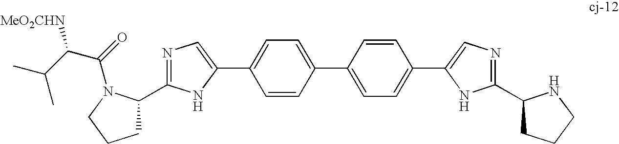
C1=CC(C2=CC=C(C3=CN=C(C4CCCN4)N3)C=C2)=CC=C1C1=CN=C(C2CCCN2C(=O)C(C(C)C)[MeO2CHN])N1
